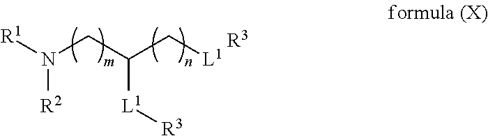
[R1]N(CC(C[L1])[L1][R3])[R2].[R3]
